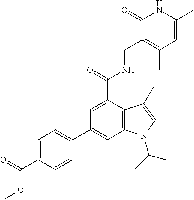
C1=C(C)NC(=O)C(CNC(C2=CC(C3=CC=C(C(=O)OC)C=C3)=CC3=C2C(C)=CN3C(C)C)=O)=C1C
